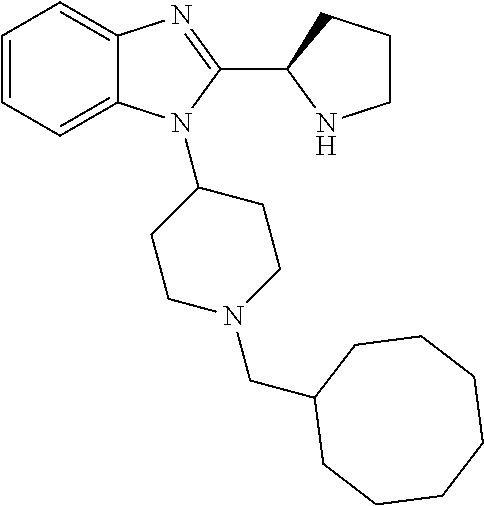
C1=CC=C2C(=C1)N=C(C1NCCC1)N2C1CCN(CC2CCCCCCC2)CC1
